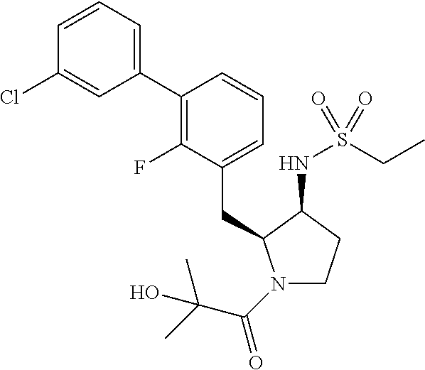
C(C1=CC=CC(C2=CC=CC(Cl)=C2)=C1F)C1N(C(C(C)(O)C)=O)CCC1NS(CC)(=O)=O
